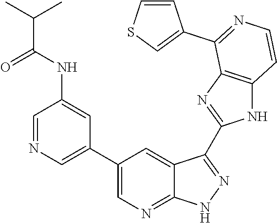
C1=NC=C(C2=CN=C3C(=C2)C(C2=NC4=C(N2)C=CN=C4C2=CSC=C2)=NN3)C=C1NC(C(C)C)=O
